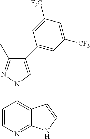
C12=C(N3C=C(C4=CC([CF3])=CC([CF3])=C4)C(C)=N3)C=CN=C1NC=C2
